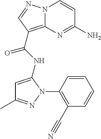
NC1=NC2=C(C(=O)NC3=CC(C)=NN3C3=C(C#N)C=CC=C3)C=NN2C=C1
